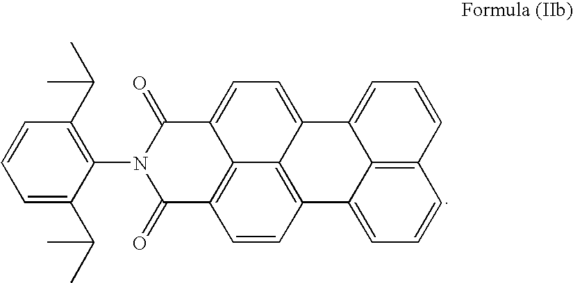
C1(=O)C2=C3C(=CC=C4C3=C(C=C2)C2=CC=CC3=C2C4=CC=C3)C(=O)N1C1=C(C(C)C)C=CC=C1C(C)C
